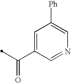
N1=CC(C(=O)C)=CC([Ph])=C1
